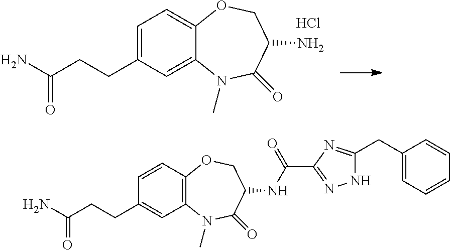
C1=C(CCC(N)=O)C=C2C(=C1)OCC(N)C(=O)N2C.Cl.C1=CC2=C(C=C1CCC(N)=O)N(C)C(=O)C(NC(C1=NNC(CC3=CC=CC=C3)=N1)=O)CO2
